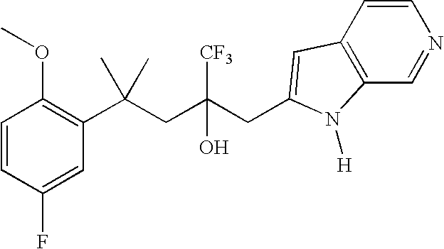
C1=CC(F)=CC(C(CC(CC2=CC3=C(C=NC=C3)N2[H])([CF3])O)(C)C)=C1OC
